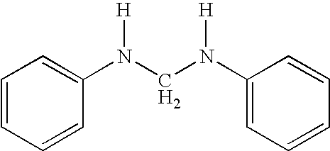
C1=CC=CC(N(CN(C2=CC=CC=C2)[H])[H])=C1
